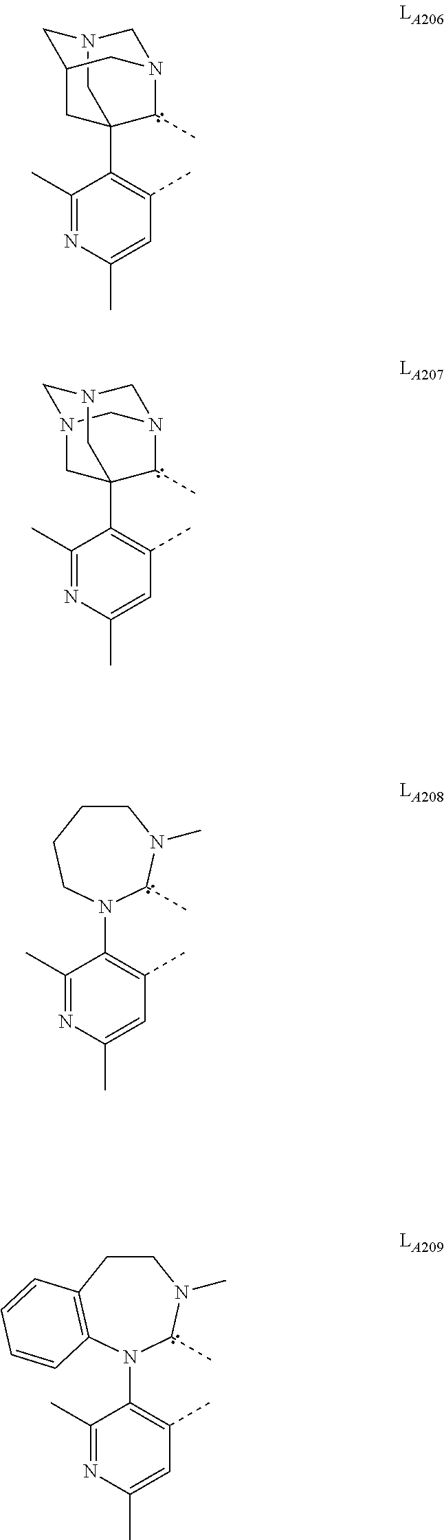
C1(C)=NC(C)=CC(C)=C1C12C(C)N3CN(CC(C1)C3)C2.C1N2CC3(C4=C(C)C=C(C)N=C4C)CN(C2)CN1C3C.C1(C)=NC(C)=CC(C)=C1N1C(C)N(C)CCCC1.C1(C)=NC(C)=CC(C)=C1N1C(C)N(C)CCC2=C1C=CC=C2
